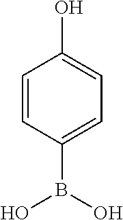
C1=CC(B(O)O)=CC=C1O
